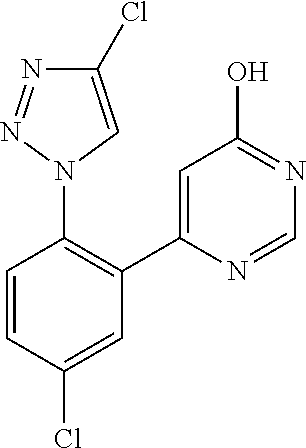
C1=CC(Cl)=CC(C2=CC(O)=NC=N2)=C1N1C=C(Cl)N=N1
